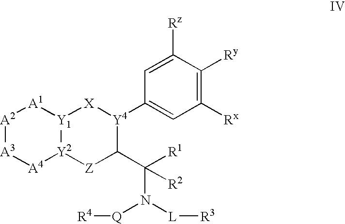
C1([Rx])=C([Ry])C([Rz])=CC([Y4]2[X][Y1]3[Y2]([Z]C2C([R1])(N([L][R3])[Q][R4])[R2])[A4][A3][A2][A1]3)=C1
